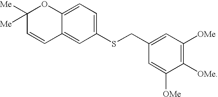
C1([Me])([Me])C=CC2=CC(SCC3=CC([OMe])=C([OMe])C([OMe])=C3)=CC=C2O1
